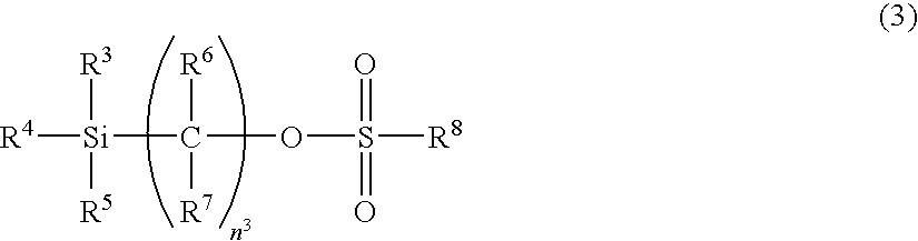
[R4][Si]([R3])([R5])C([R6])([R7])OS(=O)(=O)[R8]
